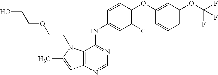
C1=C(OC2=C(Cl)C=C(NC3=NC=NC4=C3N(CCOCCO)C(C)=C4)C=C2)C=CC=C1OC(F)(F)F
